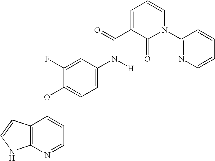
C1=C(C(=O)N([H])C2=CC=C(OC3=CC=NC4=C3C=CN4)C(F)=C2)C(=O)N(C2=NC=CC=C2)C=C1
